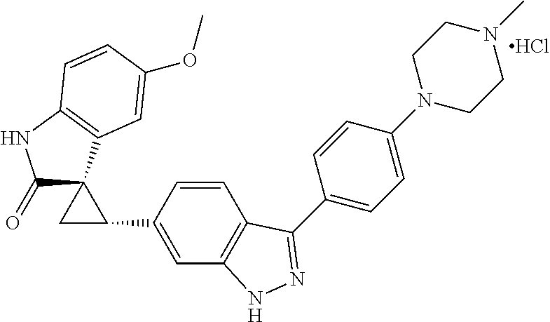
C1(=O)C2(C3=C(N1)C=CC(OC)=C3)CC2C1=CC2=C(C=C1)C(C1=CC=C(N3CCN(C)CC3)C=C1)=NN2.Cl
